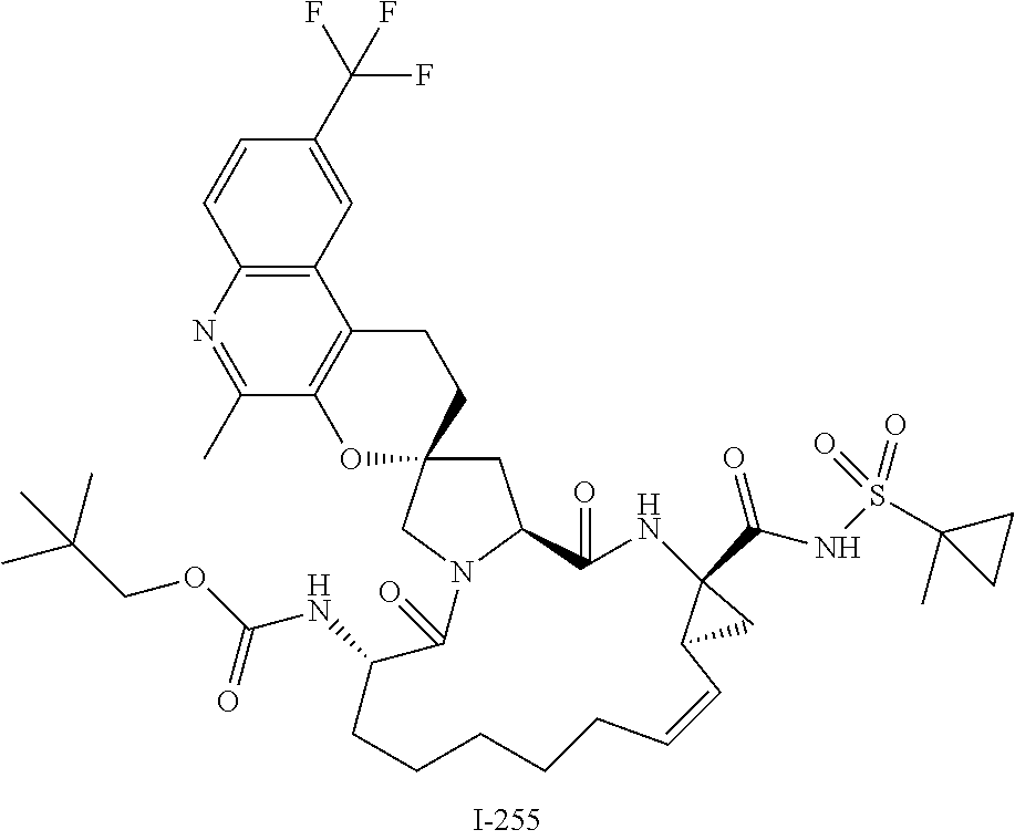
C1=CC2=C(C=C1C(F)(F)F)C1=C(C(C)=N2)OC2(CC1)CC1N(C2)C(=O)C(NC(=O)OCC(C)(C)C)CCCCCC=CC2C(C(=O)NS(=O)(C3(C)CC3)=O)(NC1=O)C2
